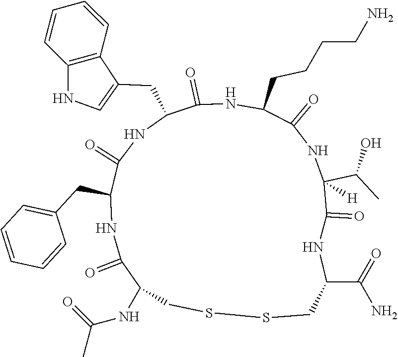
C1(CC2=CNC3=C2C=CC=C3)C(=O)NC(CCCCN)C(=O)NC(C(O)C)([H])C(=O)NC(C(N)=O)CSSCC(NC(=O)C)C(=O)NC(CC2=CC=CC=C2)C(=O)N1
